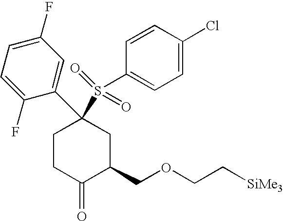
C1CC(=O)C(COCC[SiMe3])CC1(C1=CC(F)=CC=C1F)S(C1=CC=C(Cl)C=C1)(=O)=O
